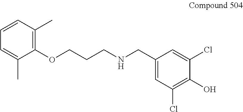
C1=CC(C)=C(OCCCNCC2=CC(Cl)=C(O)C(Cl)=C2)C(C)=C1
